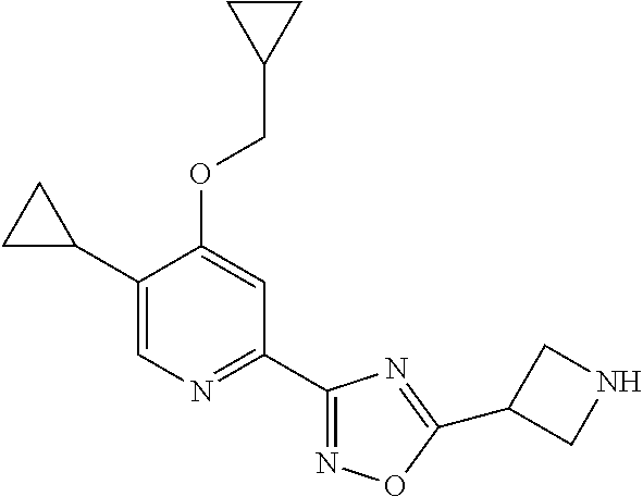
C1(C2CC2)=CN=C(C2=NOC(C3CNC3)=N2)C=C1OCC1CC1
